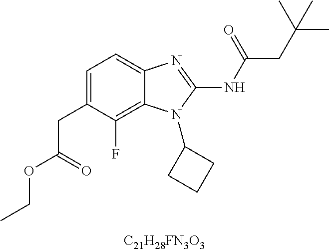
C1=C(CC(OCC)=O)C(F)=C2C(=C1)N=C(NC(CC(C)(C)C)=O)N2C1CCC1
